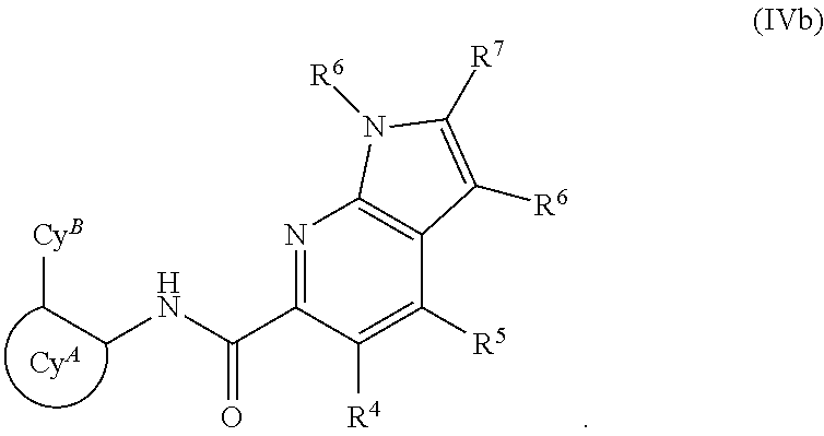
N1=C(C(NCC[CyB])=O)C([R4])=C([R5])C2=C1N([R6])C([R7])=C2[R6].[CyA]
